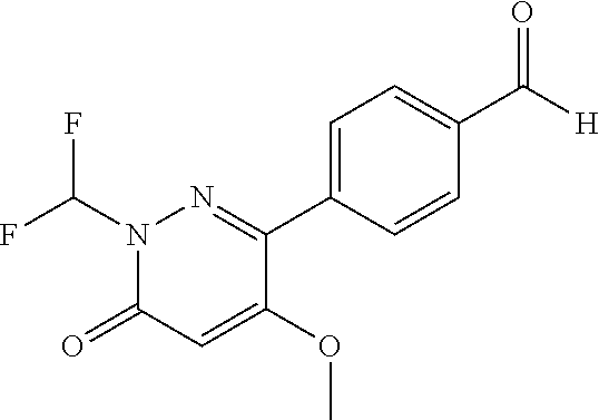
C1(OC)=CC(=O)N(C(F)F)N=C1C1=CC=C(C(=O)[H])C=C1
